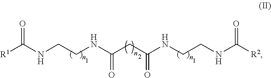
[R1]C(NCCNC(CC(NCCNC([R2])=O)=O)=O)=O
